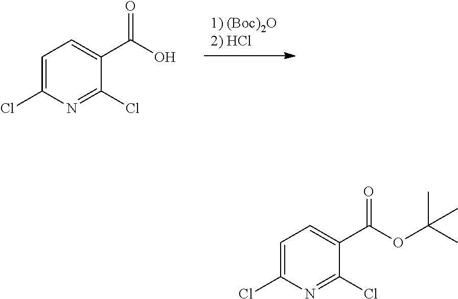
[1) (Boc)2O2) HCl].C1(C(O)=O)=CC=C(Cl)N=C1Cl.C1(C(OC(C)(C)C)=O)=CC=C(Cl)N=C1Cl
